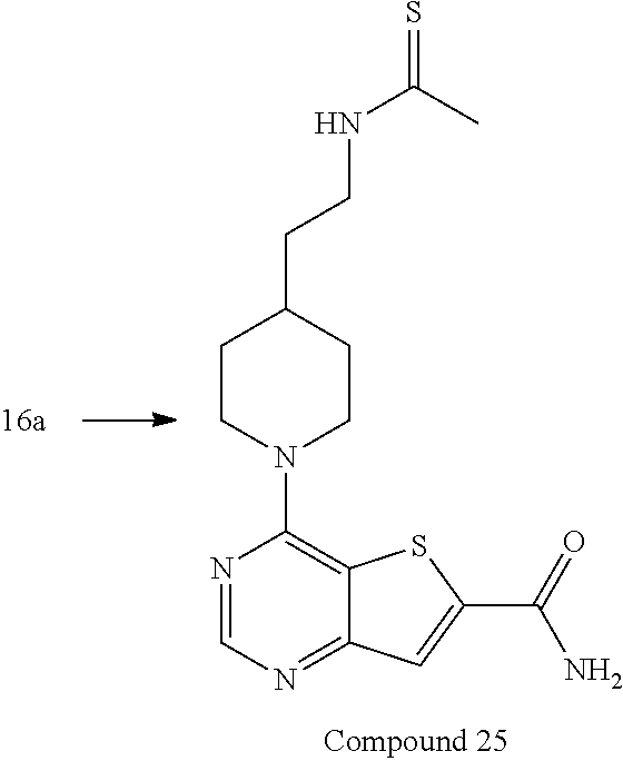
N1=CN=C2C(=C1N1CCC(CCNC(C)=S)CC1)SC(C(=O)N)=C2
